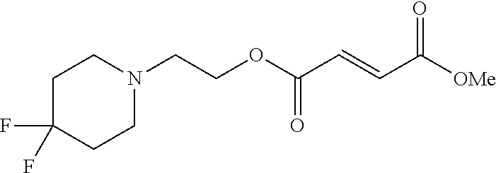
[OMe]C(C=CC(OCCN1CCC(F)(F)CC1)=O)=O
